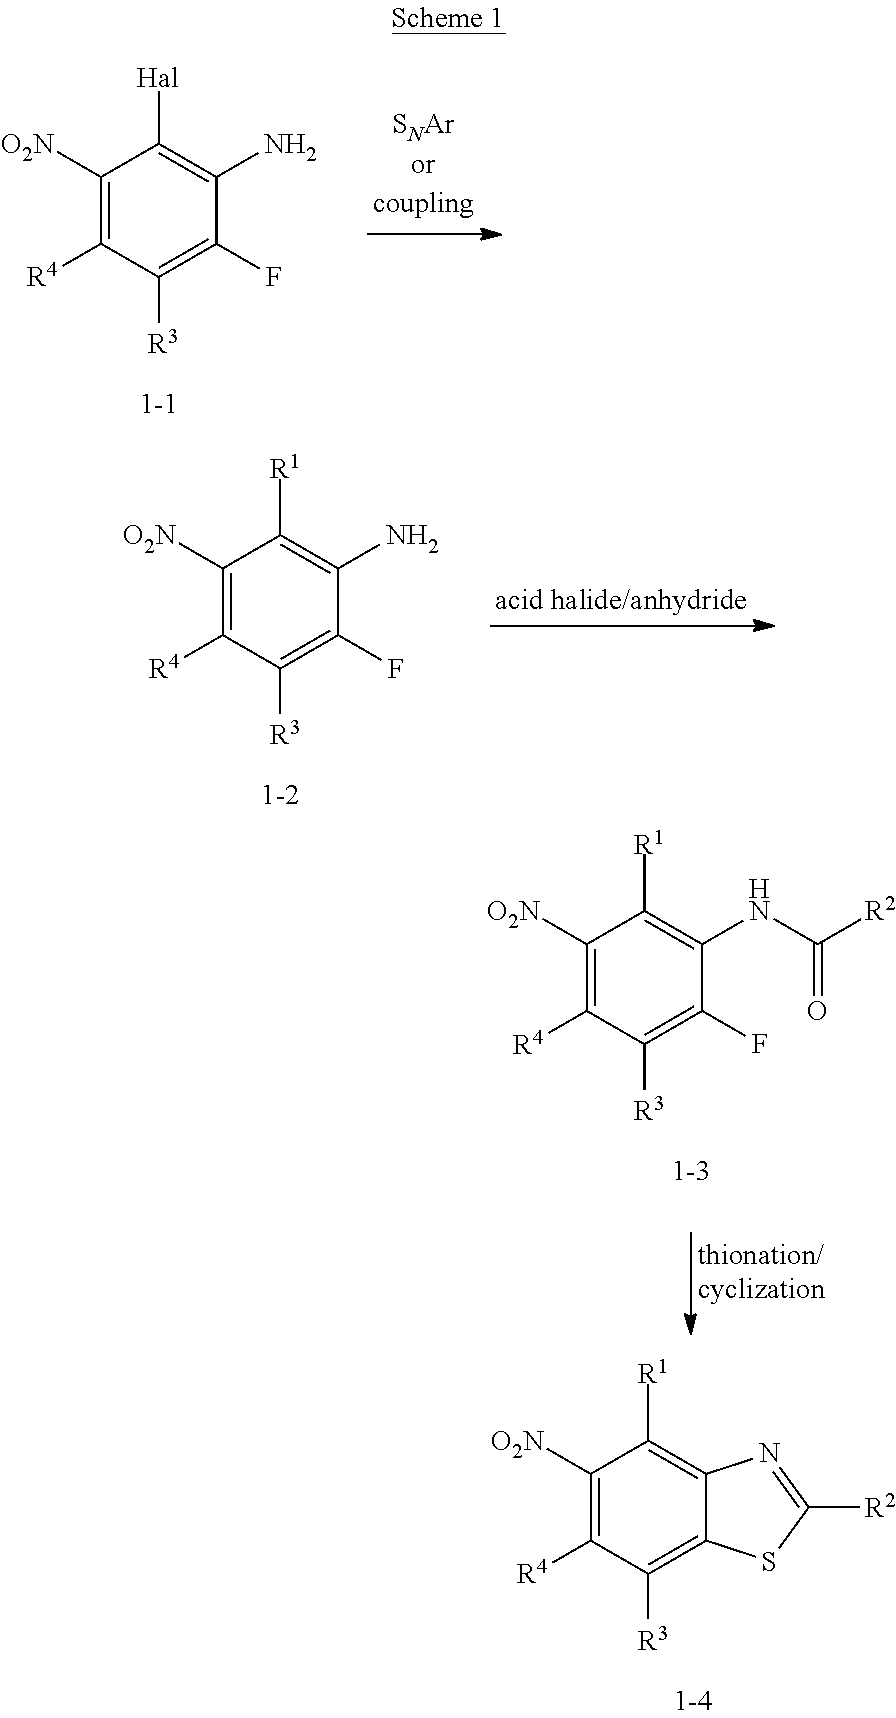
C1([O2N])=C([R4])C([R3])=C2C(=C1[R1])N=C([R2])S2.C1([O2N])=C([R4])C([R3])=C(F)C(N)=C1[Hal].C1([O2N])=C([R4])C([R3])=C(F)C(N)=C1[R1].C1([O2N])=C([R4])C([R3])=C(F)C(NC([R2])=O)=C1[R1]
